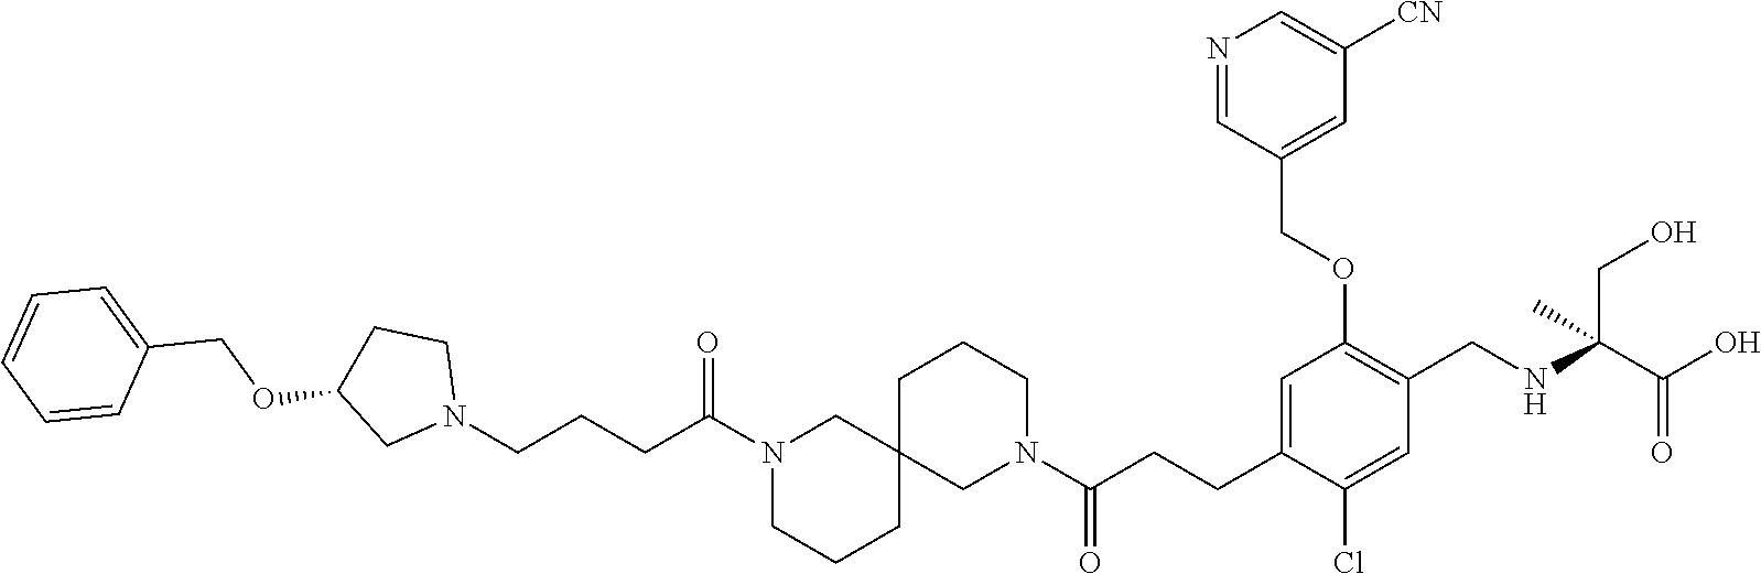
C(CCC(=O)N1CCCC2(C1)CCCN(C(CCC1=CC(OCC3=CC([CN])=CN=C3)=C(CNC(C(O)=O)(CO)C)C=C1Cl)=O)C2)N1CCC(OCC2=CC=CC=C2)C1
